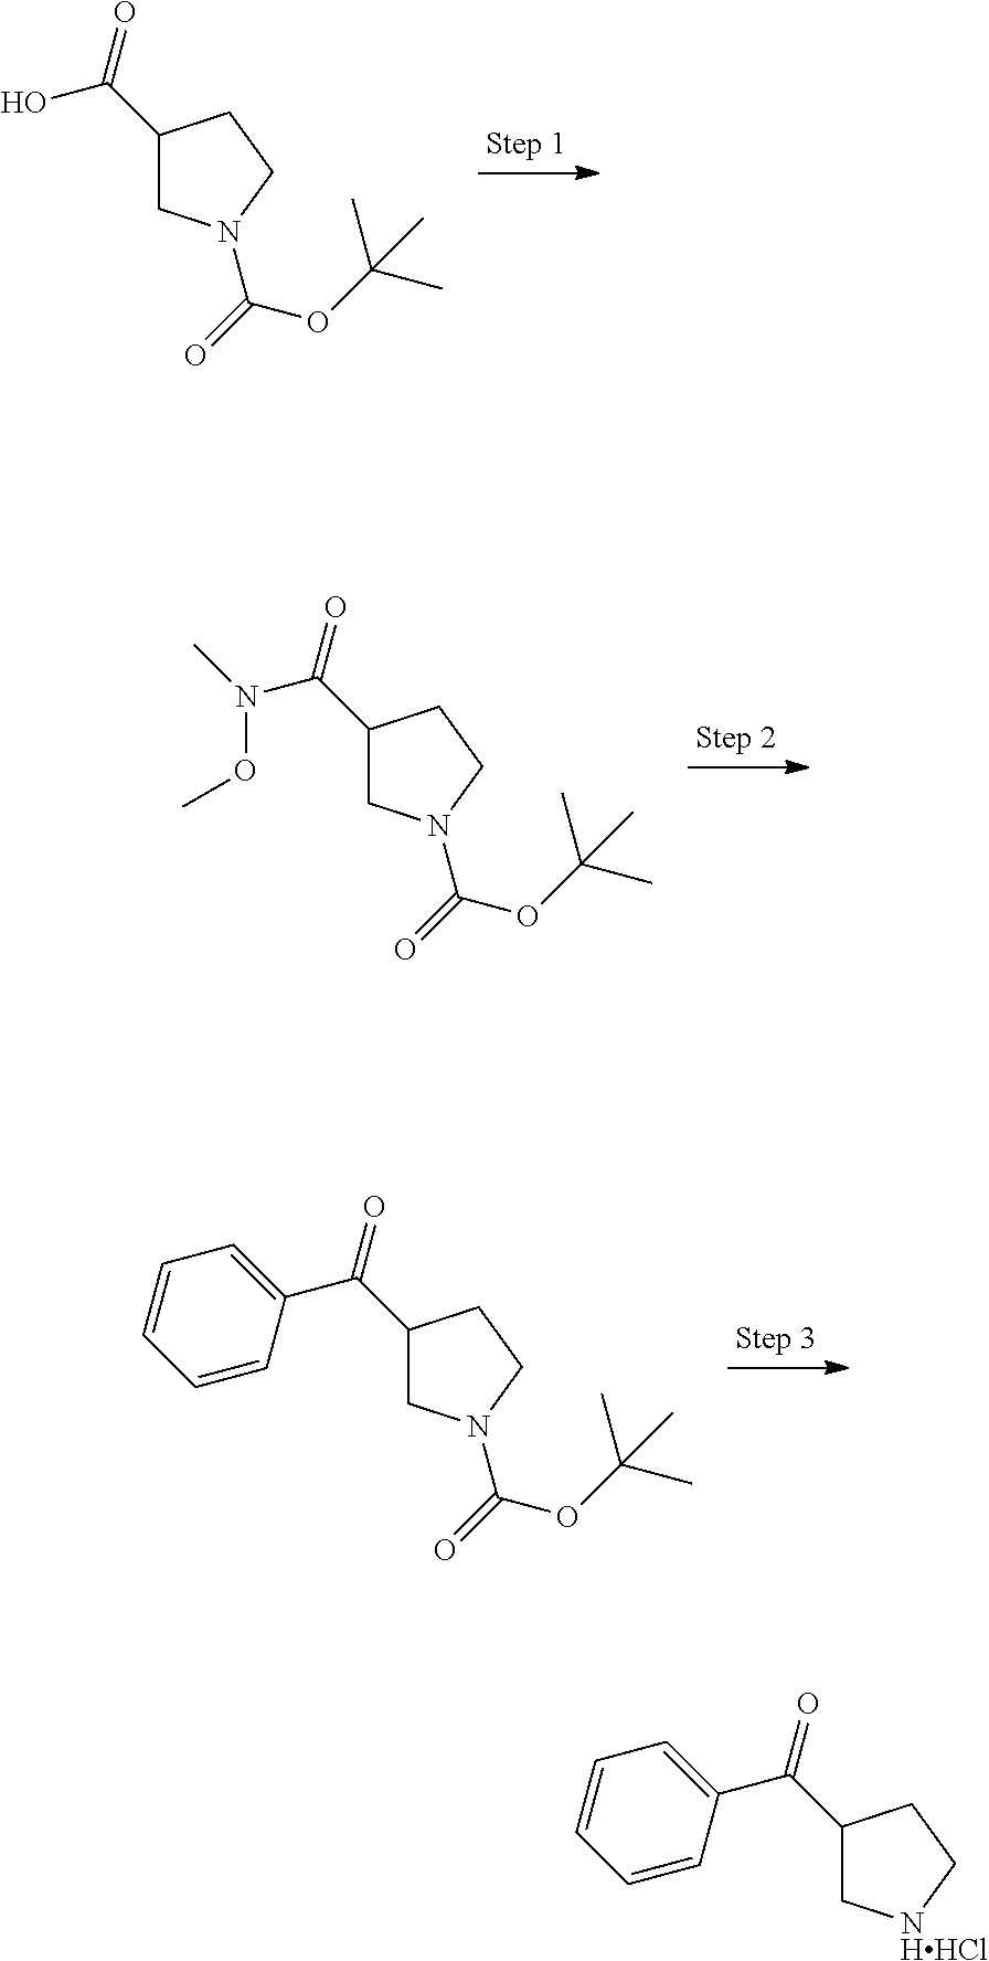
C1(C(=O)O)CN(C(=O)OC(C)(C)C)CC1.C1(C(=O)N(OC)C)CN(C(=O)OC(C)(C)C)CC1.C1(C(=O)C2=CC=CC=C2)CN(C(=O)OC(C)(C)C)CC1.C1(C(=O)C2=CC=CC=C2)C[NHHCl]CC1
